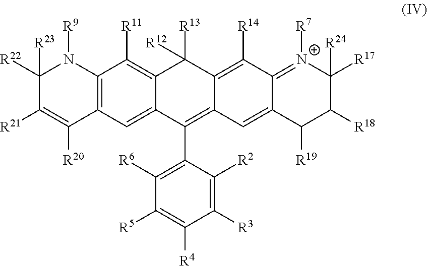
C12=C(C=C3C(=C1[R11])C([R13])([R12])C1=C([R14])C4=[N+]([R7])C([R17])([R24])C([R18])C([R19])C4=CC1=C3C1=C([R6])C([R5])=C([R4])C([R3])=C1[R2])C([R20])=C([R21])C([R22])([R23])N2[R9]
